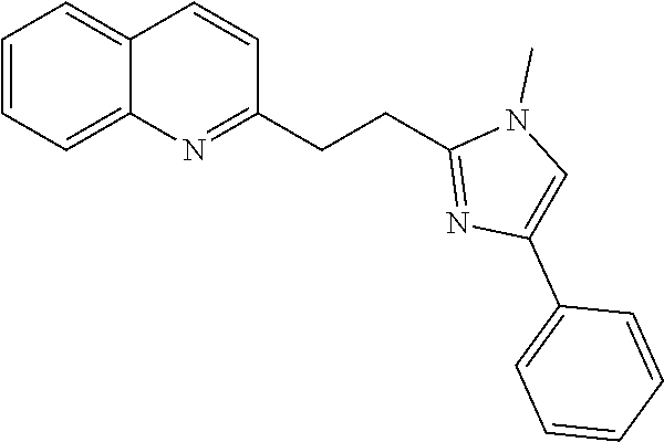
C1(CCC2=NC(C3=CC=CC=C3)=CN2C)=NC2=CC=CC=C2C=C1
